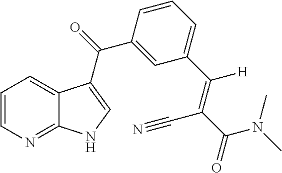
C1=CN=C2C(=C1)C(C(C1=CC(C(=C(C#N)C(N(C)C)=O)[H])=CC=C1)=O)=CN2
